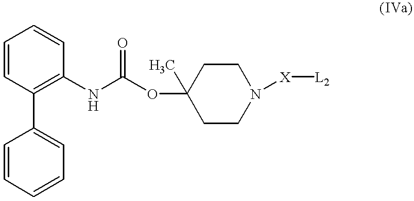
C1=CC(C2=CC=CC=C2)=C(NC(OC2(C)CCN([X][L2])CC2)=O)C=C1
